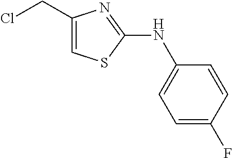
C1(CCl)=CSC(NC2=CC=C(F)C=C2)=N1
